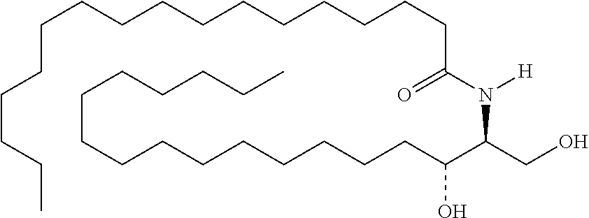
C(CCC)CCCCCCCCCCCCC(N([H])C(CO)C(CCCCCCCCCCCCCCC)O)=O
